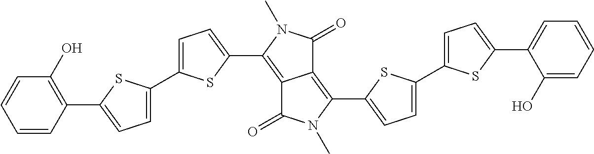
C12=C(C3=CC=C(C4=CC=C(C5=C(O)C=CC=C5)S4)S3)N(C)C(=O)C1=C(C1=CC=C(C3=CC=C(C4=CC=CC=C4O)S3)S1)N(C)C2=O
